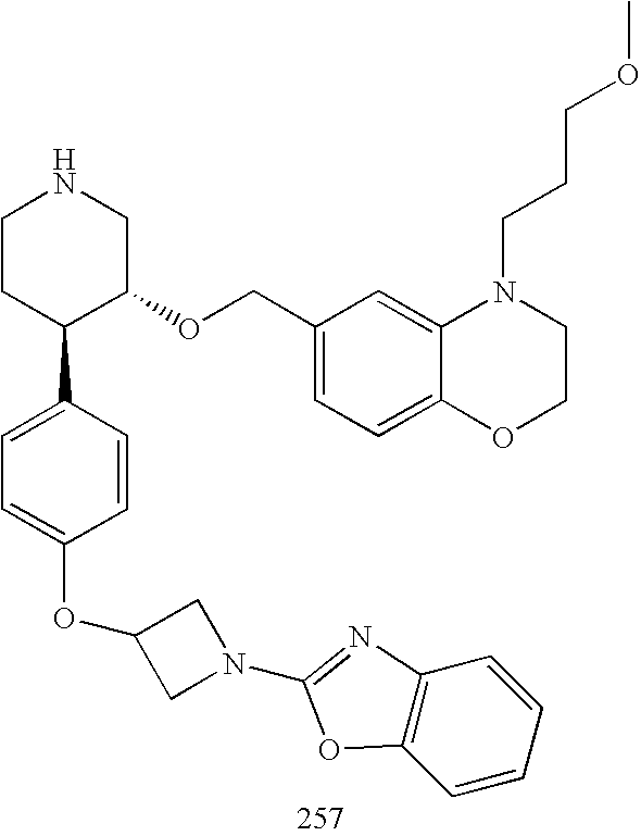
C1CC(C2=CC=C(OC3CN(C4=NC5=C(C=CC=C5)O4)C3)C=C2)C(OCC2=CC=C3C(=C2)N(CCCOC)CCO3)CN1
